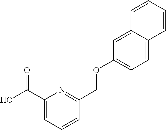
C1(C(O)=O)=CC=CC(COC2=CC=C3C(=C2)C=CC=C3)=N1
